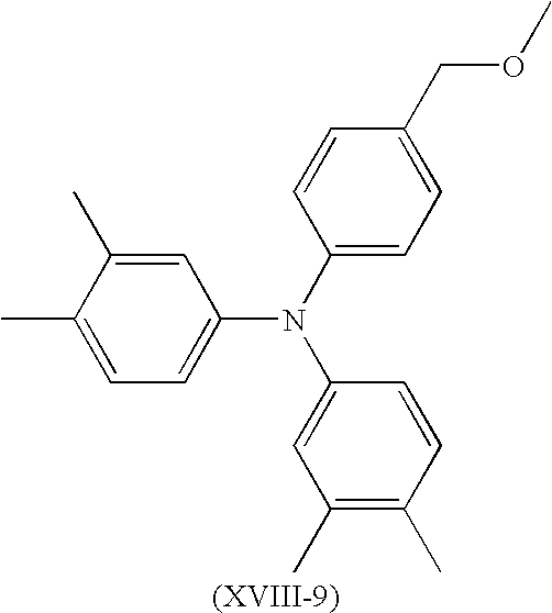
C1=C(C)C(C)=CC(N(C2=CC=C(COC)C=C2)C2=CC(C)=C(C)C=C2)=C1
